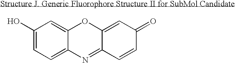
C1(O)=CC=C2C(=C1)OC1=CC(=O)C=CC1=N2
